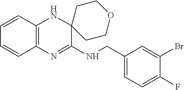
C1=CC2=C(C=C1)N=C(NCC1=CC=C(F)C(Br)=C1)C1(N2)CCOCC1
